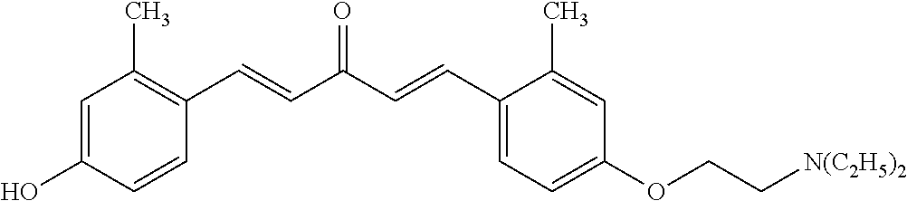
C1=C(O)C=CC(C=CC(C=CC2=CC=C(OCC[N(C2H5)2])C=C2C)=O)=C1C
